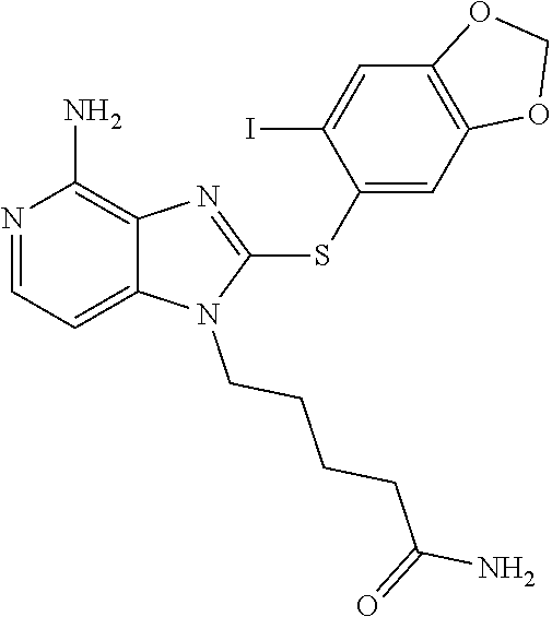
C12=CC=NC(N)=C1N=C(SC1=CC3=C(C=C1I)OCO3)N2CCCCC(N)=O
